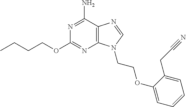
CCCCOC1=NC2=C(C(N)=N1)N=CN2CCOC1=CC=CC=C1CC#N
